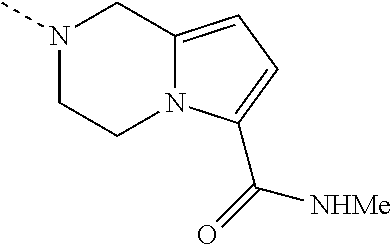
N1(C)CCN2C(=CC=C2C(=O)[NHMe])C1
